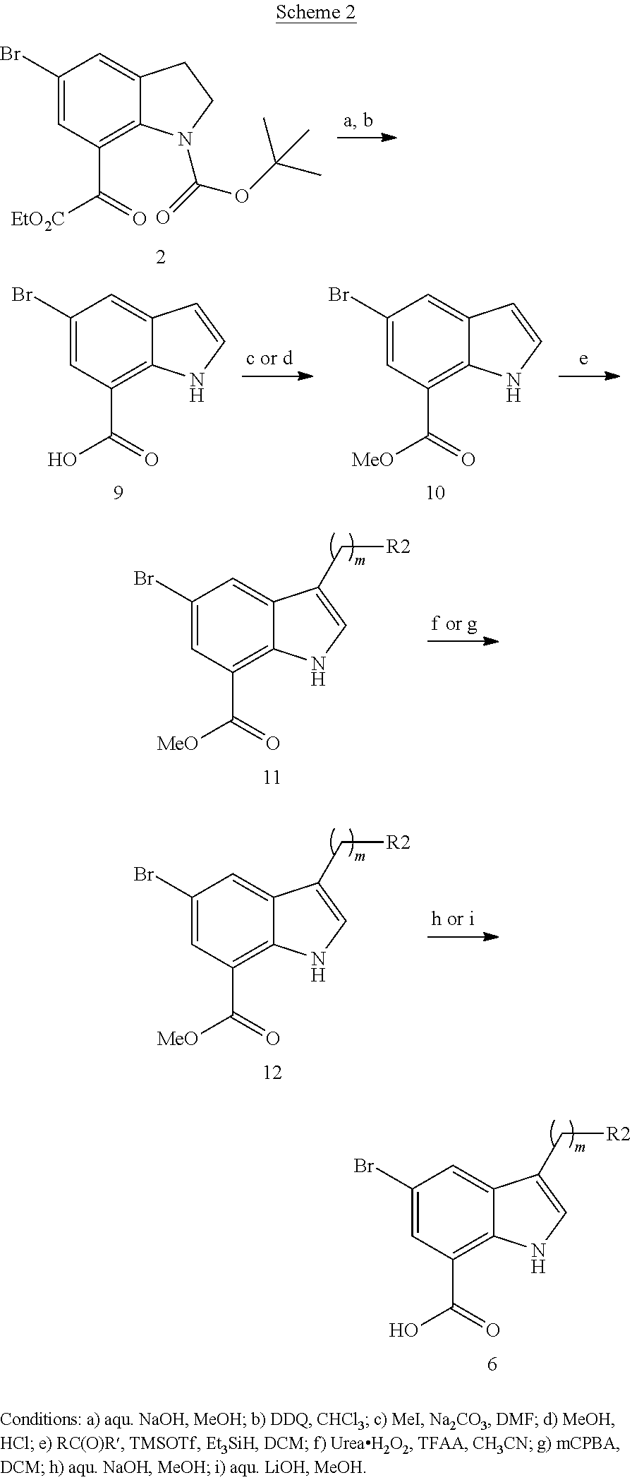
C1(Br)=CC(C([EtO2C])=O)=C2C(=C1)CCN2C(=O)OC(C)(C)C.C1(Br)=CC(C(O)=O)=C2C(=C1)C=CN2.C1(Br)=CC(C([MeO])=O)=C2C(=C1)C=CN2.C1(Br)=CC(C([MeO])=O)=C2C(=C1)C(C[R2])=CN2.C1(Br)=CC(C([MeO])=O)=C2C(=C1)C(C[R2])=CN2.C1(Br)=CC(C(O)=O)=C2C(=C1)C(C[R2])=CN2
